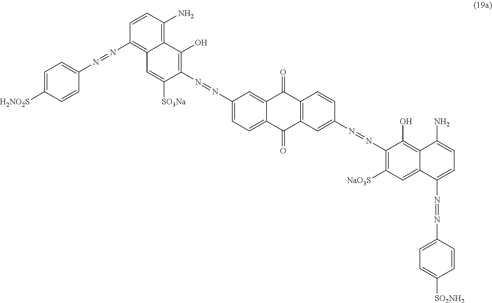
C1=CC(N)=C2C(=C1N=NC1=CC=C([H2NO2S])C=C1)C=C([SO3Na])C(N=NC1=CC=C3C(=C1)C(=O)C1=C(C3=O)C=C(N=NC3=C([NaO3S])C=C4C(=C3O)C(N)=CC=C4N=NC3=CC=C([SO2NH2])C=C3)C=C1)=C2O
